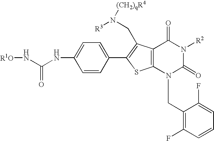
C12=C(C(=O)N([R2])C(=O)N1CC1=C(F)C=CC=C1F)C(CN([R3])[(CH2)qR4])=C(C1=CC=C(NC(N[R1O])=O)C=C1)S2
